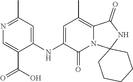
C1=C(NC2=CC(C)=NC=C2C(O)=O)C(=O)N2C(=C1C)C(=O)NC21CCCCC1
